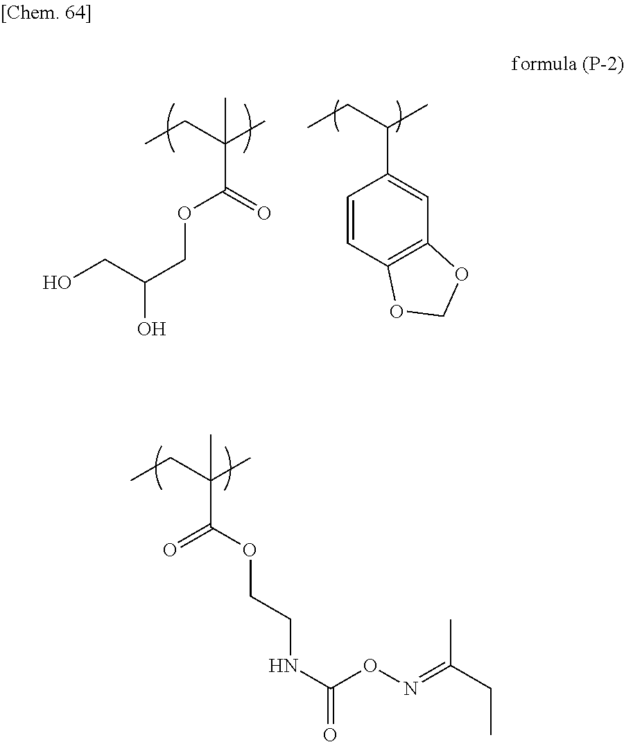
CCC(C)(C(=O)OCCNC(ON=C(CC)C)=O)C.CCC(C)(C)C(=O)OCC(O)CO.CCC(C)C1=CC2=C(C=C1)OCO2
